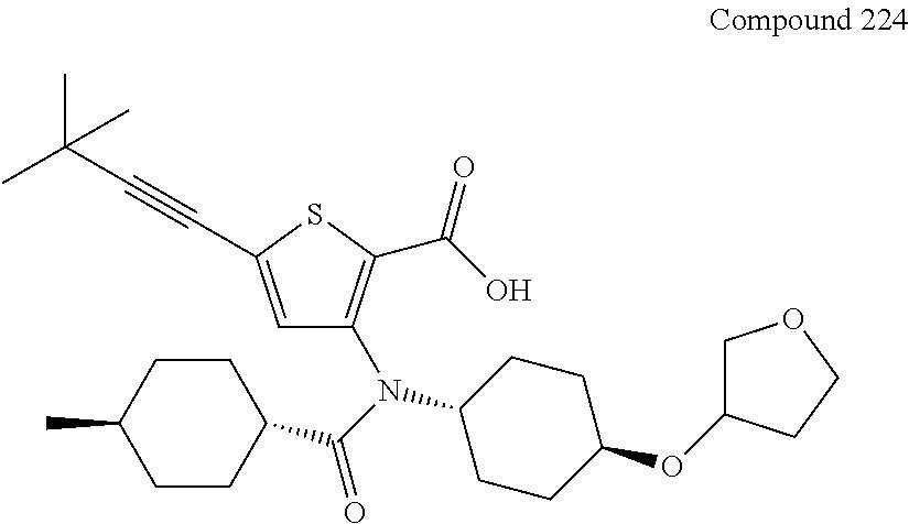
C1C(OC2CCC(N(C(C3CCC(C)CC3)=O)C3=C(C(O)=O)SC(C#CC(C)(C)C)=C3)CC2)CCO1
